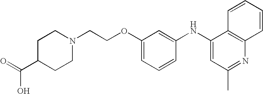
C(COC1=CC=CC(NC2=CC(C)=NC3=C2C=CC=C3)=C1)N1CCC(C(=O)O)CC1
